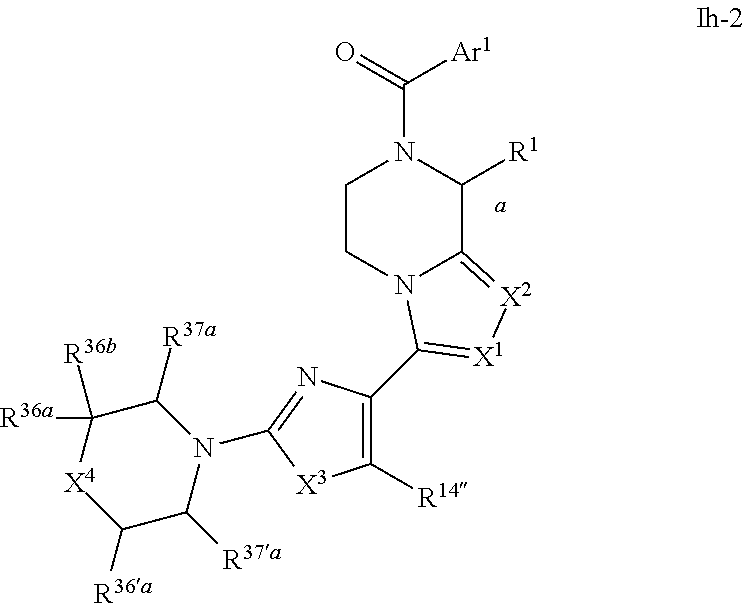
C1CN2C(=[X2][X1]=C2C2=C([R14])[X3]C(N3C([R37a])C([R36b])([R36a])[X4]C([R36a])C3[R37a])=N2)C([R1])N1C([Ar1])=O
